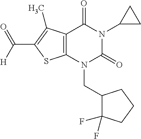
C12=C(N(CC3C(F)(F)CCC3)C(=O)N(C3CC3)C1=O)SC(C([H])=O)=C2C
